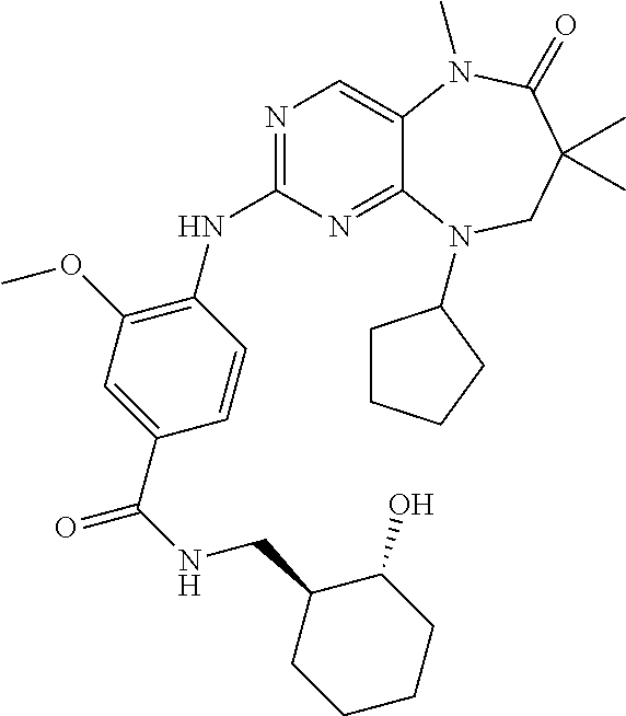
N1=C(NC2=C(OC)C=C(C(NCC3CCCCC3O)=O)C=C2)N=C2C(=C1)N(C)C(=O)C(C)(C)CN2C1CCCC1
